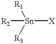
[R1][Sn]([R3])([R2])[X]
